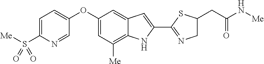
C1=C(S([Me])(=O)=O)N=CC(OC2=CC([Me])=C3C(=C2)C=C(C2=NCC(CC(N[Me])=O)S2)N3)=C1
